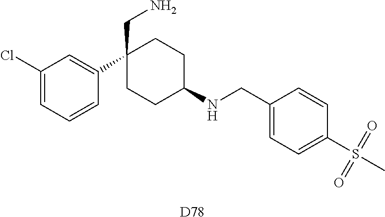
C1(Cl)=CC=CC(C2(CN)CCC(NCC3=CC=C(S(C)(=O)=O)C=C3)CC2)=C1.[D78]
